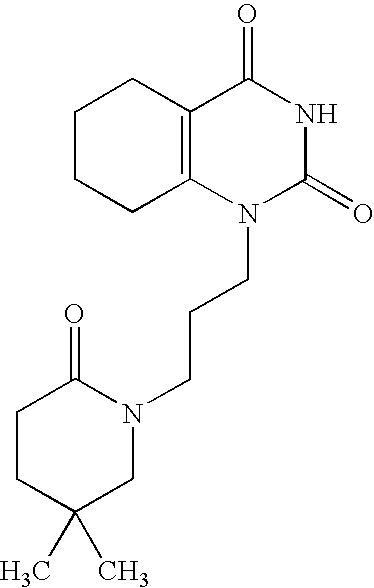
C1CCC2=C(C1)C(=O)NC(=O)N2CCCN1C(=O)CCC(C)(C)C1
